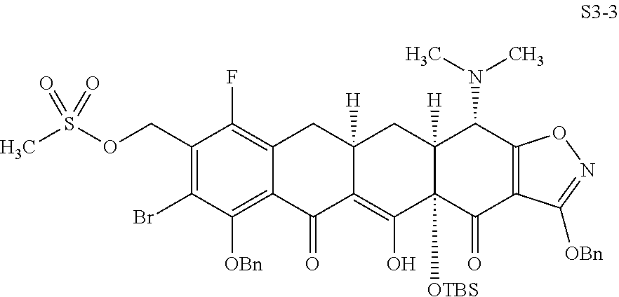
CS(OCC1=C(Br)C([OBn])=C2C(=C1F)CC1([H])C(=C(O)C3([OTBS])C([H])(C1)C(N(C)C)C1=C(C3=O)C([OBn])=NO1)C2=O)(=O)=O
